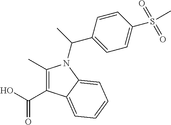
C1(C)=C(C(O)=O)C2=CC=CC=C2N1C(C)C1=CC=C(S(C)(=O)=O)C=C1
